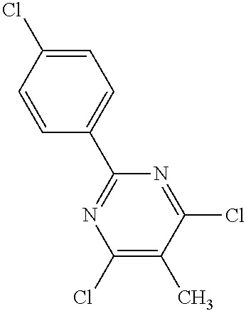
C1=CC(C2=NC(Cl)=C(C)C(Cl)=N2)=CC=C1Cl
